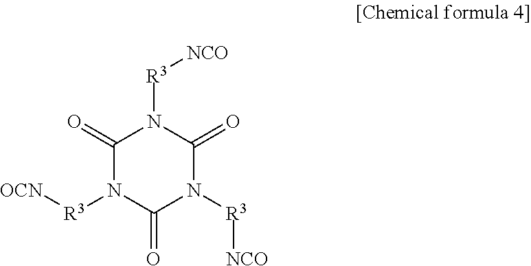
C1(=O)N([R3][OCN])C(=O)N([R3][NCO])C(=O)N1[R3][NCO]
